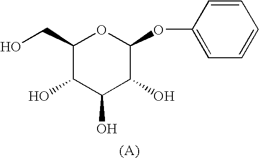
C1(CO)C(O)C(O)C(O)C(OC2=CC=CC=C2)O1
